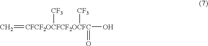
C=[CFCF2OCFCF2OCFC](O)([CF3])(=O)[CF3]
